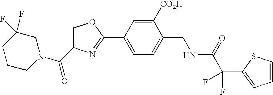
C1CCN(C(C2=COC(C3=CC=C(CNC(=O)C(F)(F)C4=CC=CS4)C([CO2H])=C3)=N2)=O)CC1(F)F
